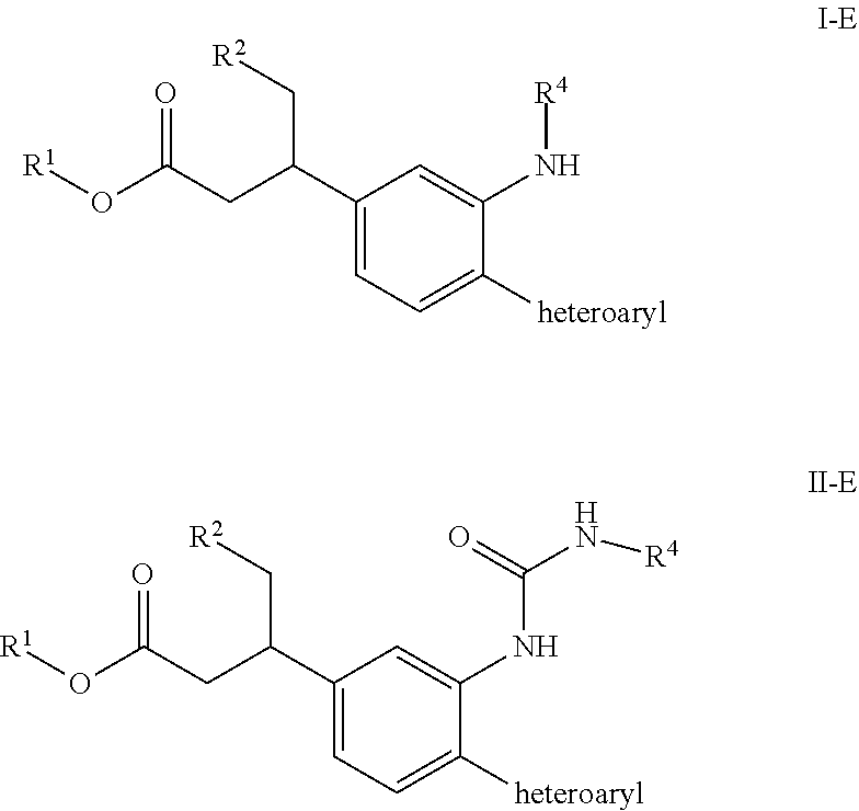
C1(C(CC(O[R1])=O)C[R2])=CC=C([heteroaryl])C(N[R4])=C1.C1(C(CC(O[R1])=O)C[R2])=CC=C([heteroaryl])C(NC(N[R4])=O)=C1
